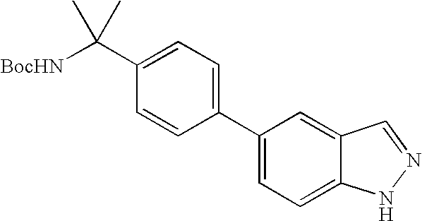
C1(C2=CC=C3C(=C2)C=NN3)=CC=C(C([BocHN])(C)C)C=C1
